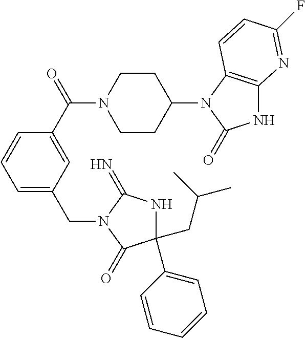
C1(CC(C)C)(C2=CC=CC=C2)NC(=N)N(CC2=CC=CC(C(=O)N3CCC(N4C(=O)NC5=C4C=CC(F)=N5)CC3)=C2)C1=O
